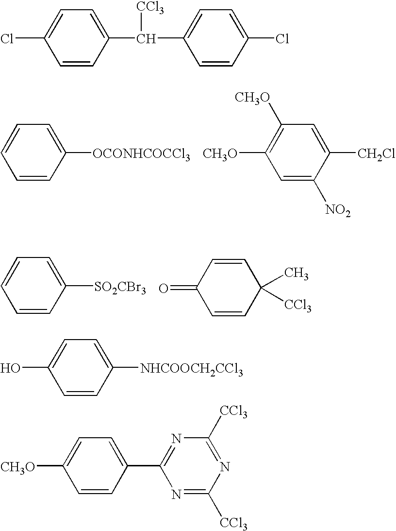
C1=CC=C([OCONHCOCCl3])C=C1.C1([CH3O])=C([CH3O])C=C([CH2Cl])C([NO2])=C1.C1=CC([SO2CBr3])=CC=C1.C1=CC(=O)C=CC1(C)[CCl3].C1=CC(C(C2=CC=C(Cl)C=C2)[CCl3])=CC=C1Cl.C1=CC([NHCOOCH2CCl3])=CC=C1O.C1=CC(C2=NC([CCl3])=NC([CCl3])=N2)=CC=C1[CH3O]
